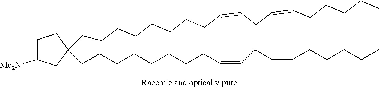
C1C([NMe2])CC(CCCCCCCCC=CCC=CCCCCC)(CCCCCCCCC=CCC=CCCCCC)C1
